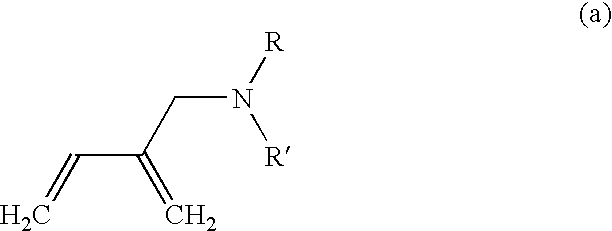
C=CC(CN([R])[R])=C
